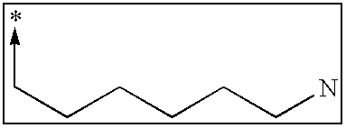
C(CN)CCCC->C
